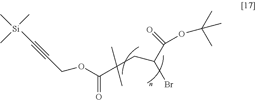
O(CC#C[Si](C)(C)C)C(=O)C(C)(CC(C(=O)OC(C)(C)C)Br)C
